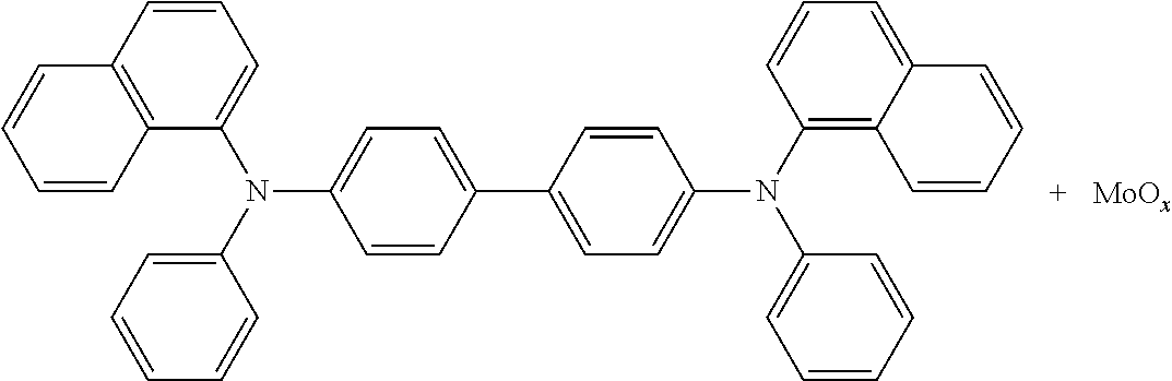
C1=C(C2=CC=C(N(C3=C4C(=CC=C3)C=CC=C4)C3=CC=CC=C3)C=C2)C=CC(N(C2=CC=CC3=C2C=CC=C3)C2=CC=CC=C2)=C1
